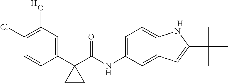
C1(Cl)=C(O)C=C(C2(C(NC3=CC=C4C(=C3)C=C(C(C)(C)C)N4)=O)CC2)C=C1.[H].[H]
